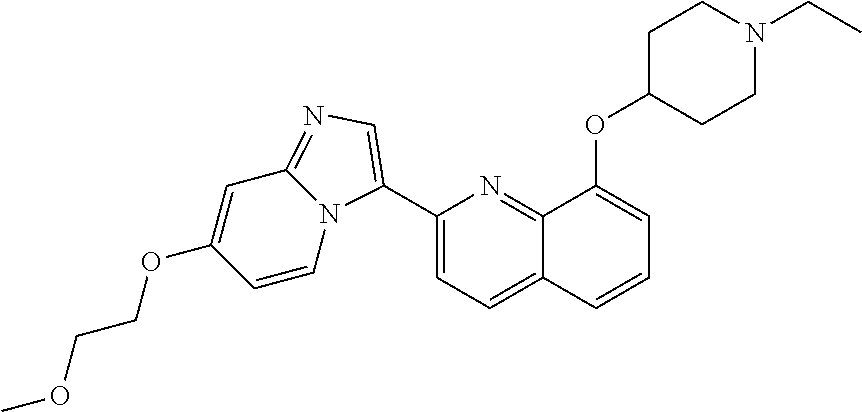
C1(C2=CN=C3C=C(OCCOC)C=CN32)=CC=C2C(=N1)C(OC1CCN(CC)CC1)=CC=C2
